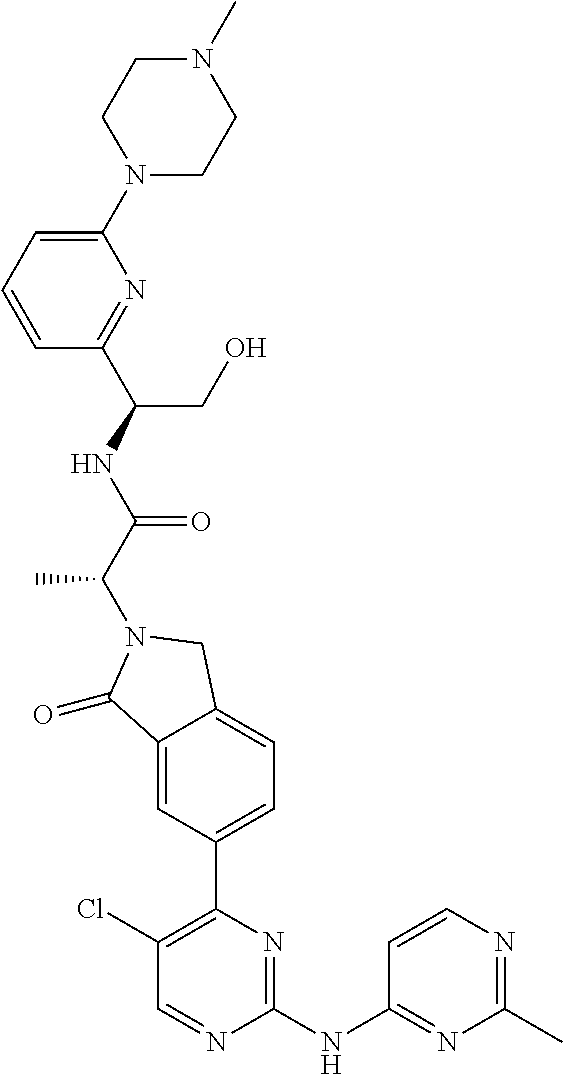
C1(=O)C2=CC(C3=C(Cl)C=NC(NC4=NC(C)=NC=C4)=N3)=CC=C2CN1C(C(=O)NC(C1=NC(N2CCN(C)CC2)=CC=C1)CO)C
